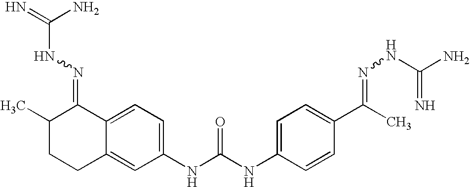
C1(NC(NC2=CC=C(C(C)=NNC(N)=N)C=C2)=O)=CC=C2C(=C1)CCC(C)C2=NNC(=N)N
